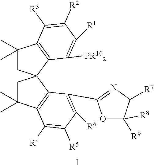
C1(C)(C)CC2(C3=C1C([R3])=C([R2])C([R1])=C3[PR102])CC(C)(C)C1=C2C(C2=NC([R7])C([R8])([R9])O2)=C([R6])C([R5])=C1[R4].I
